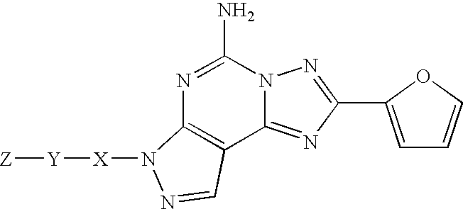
C1(N)=NC2=C(C3=NC(C4=CC=CO4)=NN13)C=NN2[X][Y][Z]
